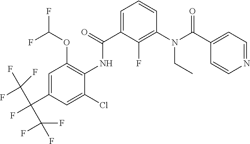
C1(C(N(C2=C(F)C(C(=O)NC3=C(OC(F)F)C=C(C(F)(C(F)(F)F)C(F)(F)F)C=C3Cl)=CC=C2)CC)=O)=CC=NC=C1
